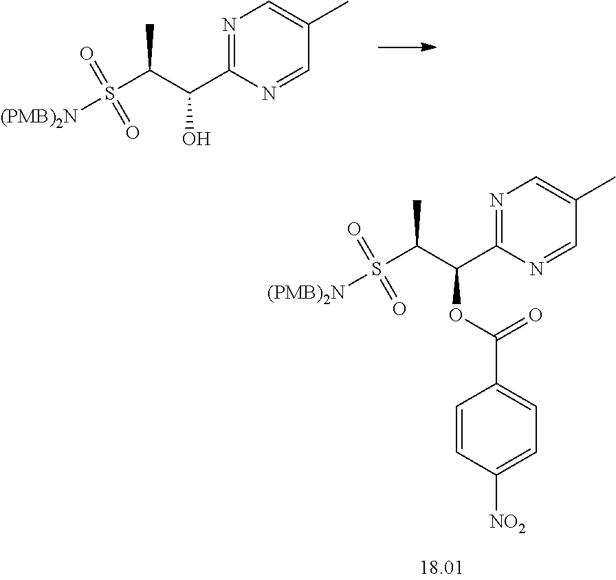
[(PMB)2N]S(C(C(C1=NC=C(C)C=N1)OC(C1=CC=C([NO2])C=C1)=O)C)(=O)=O.[(PMB)2N]S(C(C(C1=NC=C(C)C=N1)O)C)(=O)=O
